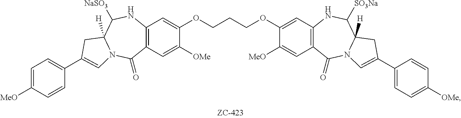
C12=C(C=C([OMe])C(OCCCOC3=CC4=C(C=C3[MeO])C(=O)N3C([H])(C([SO3Na])N4)CC(C4=CC=C([OMe])C=C4)=C3)=C1)C(=O)N1C([H])(C([NaSO3])N2)CC(C2=CC=C([MeO])C=C2)=C1
